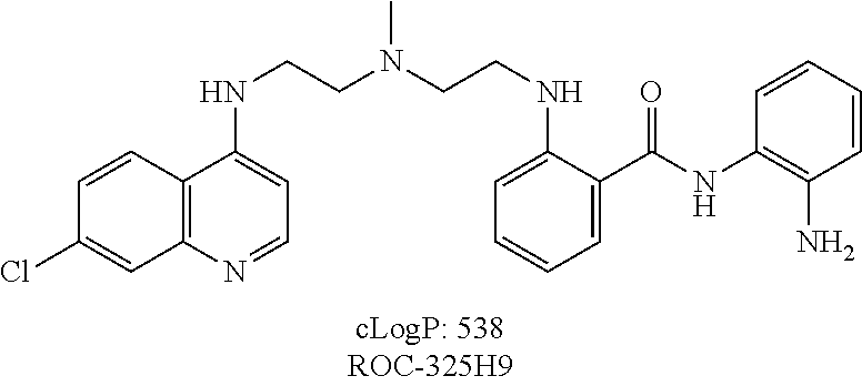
ClC1=CC2=C(C=C1)C(NCCN(CCNC1=CC=CC=C1C(NC1=C(N)C=CC=C1)=O)C)=CC=N2
